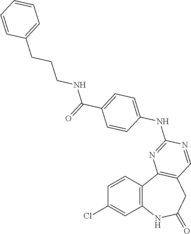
C1=CC2=C(C=C1Cl)NC(=O)CC1=C2N=C(NC2=CC=C(C(=O)NCCCC3=CC=CC=C3)C=C2)N=C1
